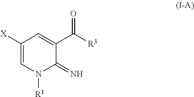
C1([X])=CN([R1])C(=N)C(C([R3])=O)=C1
